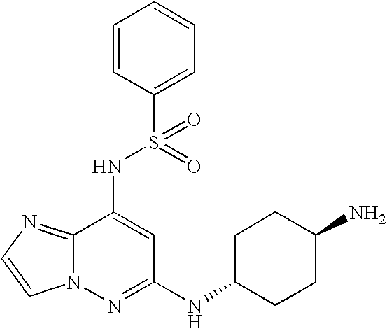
C12=NC=CN1N=C(NC1CCC(N)CC1)C=C2NS(C1=CC=CC=C1)(=O)=O
